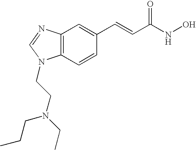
C12=C(C=CC(C=CC(NO)=O)=C1)N(CCN(CCC)CC)C=N2
